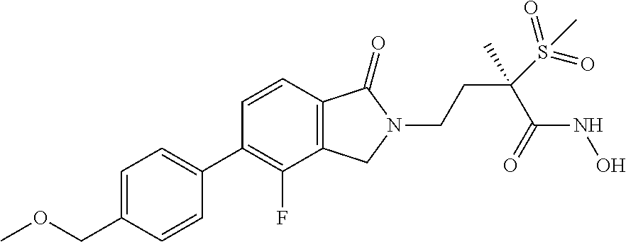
C1=C(COC)C=CC(C2=C(F)C3=C(C=C2)C(=O)N(CCC(S(=O)(=O)C)(C(=O)NO)C)C3)=C1
